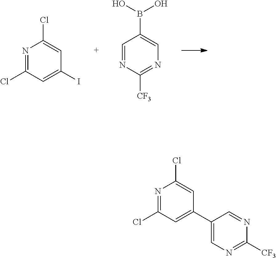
IC1=CC(Cl)=NC(Cl)=C1.C1=NC([CF3])=NC=C1B(O)O.C1(C2=CC(Cl)=NC(Cl)=C2)=CN=C([CF3])N=C1
